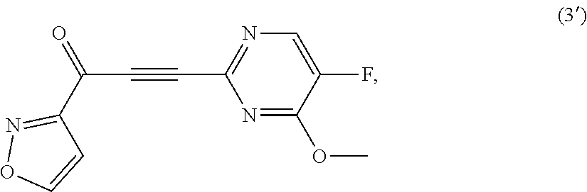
N1=C(OC)C(F)=CN=C1C#CC(=O)C1=NOC=C1
